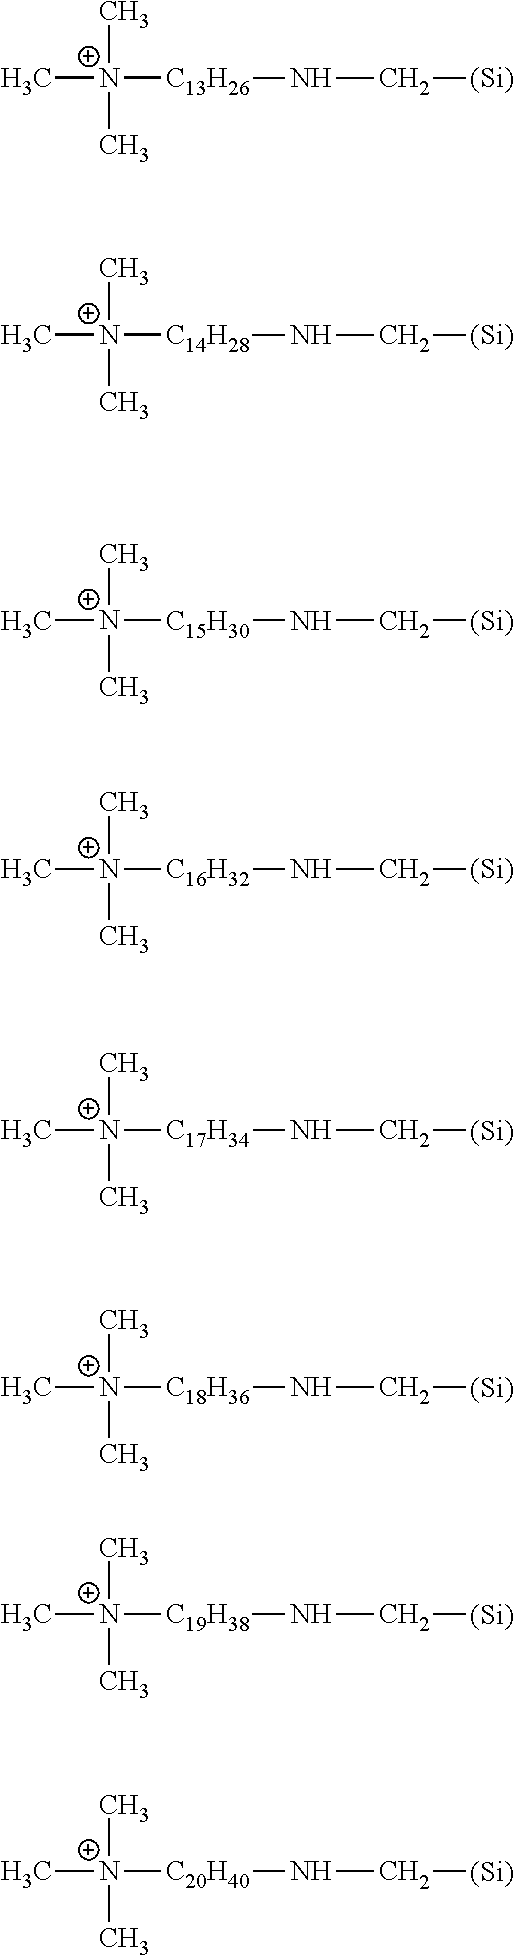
C[N+]([C13H26]NC[(Si)])(C)C.C[N+]([C14H28]NC[(Si)])(C)C.C[N+]([C15H30]NC[(Si)])(C)C.C[N+]([C16H32]NC[(Si)])(C)C.C[N+]([C17H34]NC[(Si)])(C)C.C[N+]([C18H36]NC[(Si)])(C)C.C[N+]([C19H38]NC[(Si)])(C)C.C[N+]([C20H40]NC[(Si)])(C)C
